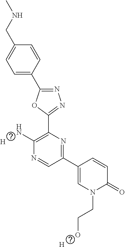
C1=C(C2=NN=C(C3=C(N)N=CC(C4=CN(CCO)C(=O)C=C4)=N3)O2)C=CC(CNC)=C1.[H].[H]
